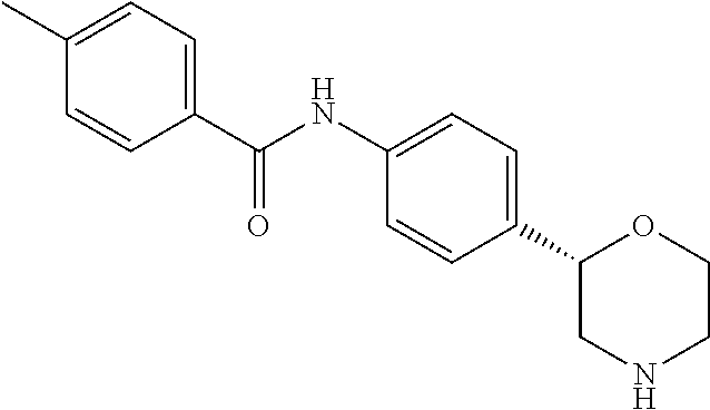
C1(C)=CC=C(C(NC2=CC=C(C3CNCCO3)C=C2)=O)C=C1
